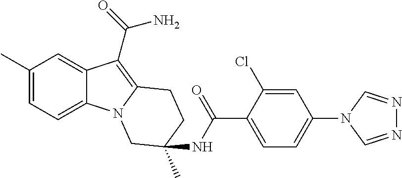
C1(C)=CC=C2C(=C1)C(C(=O)N)=C1N2CC(C)(NC(C2=CC=C(N3C=NN=C3)C=C2Cl)=O)CC1
